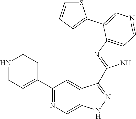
C1(C2=CCNCC2)=NC=C2C(=C1)C(C1=NC3=C(N1)C=NC=C3C1=CC=CS1)=NN2
